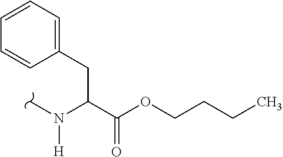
CN(C(C(OCCCC)=O)CC1=CC=CC=C1)[H]
